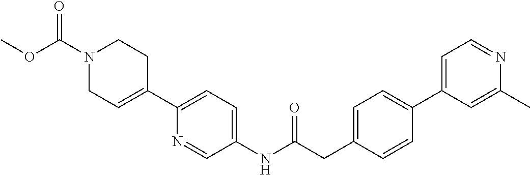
N1(C(OC)=O)CC=C(C2=CC=C(NC(CC3=CC=C(C4=CC=NC(C)=C4)C=C3)=O)C=N2)CC1
